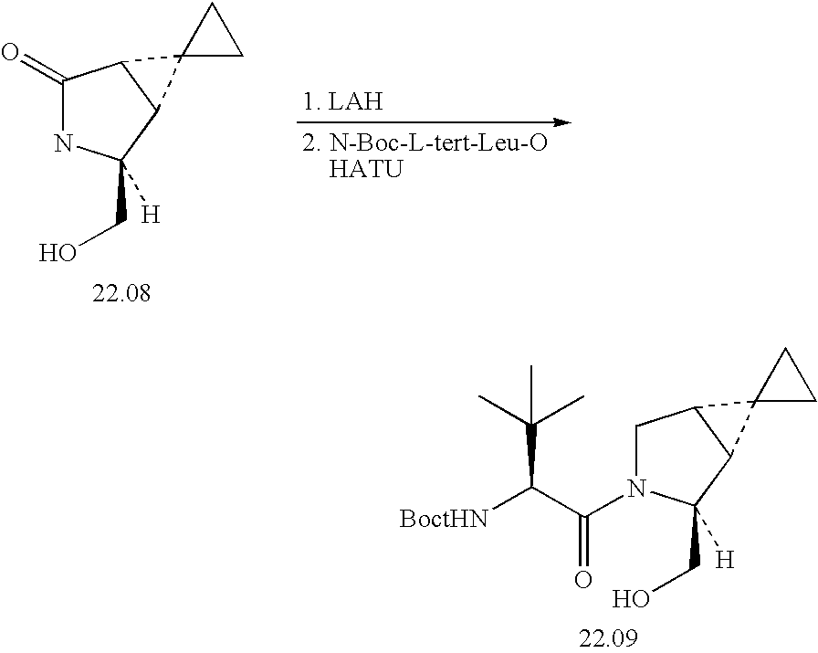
C1N(C(C([BoctHN])C(C)(C)C)=O)C(CO)([H])C2C1C21CC1.C1(=O)NC(CO)([H])C2C1C21CC1
